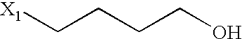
[X1]CCCCO
